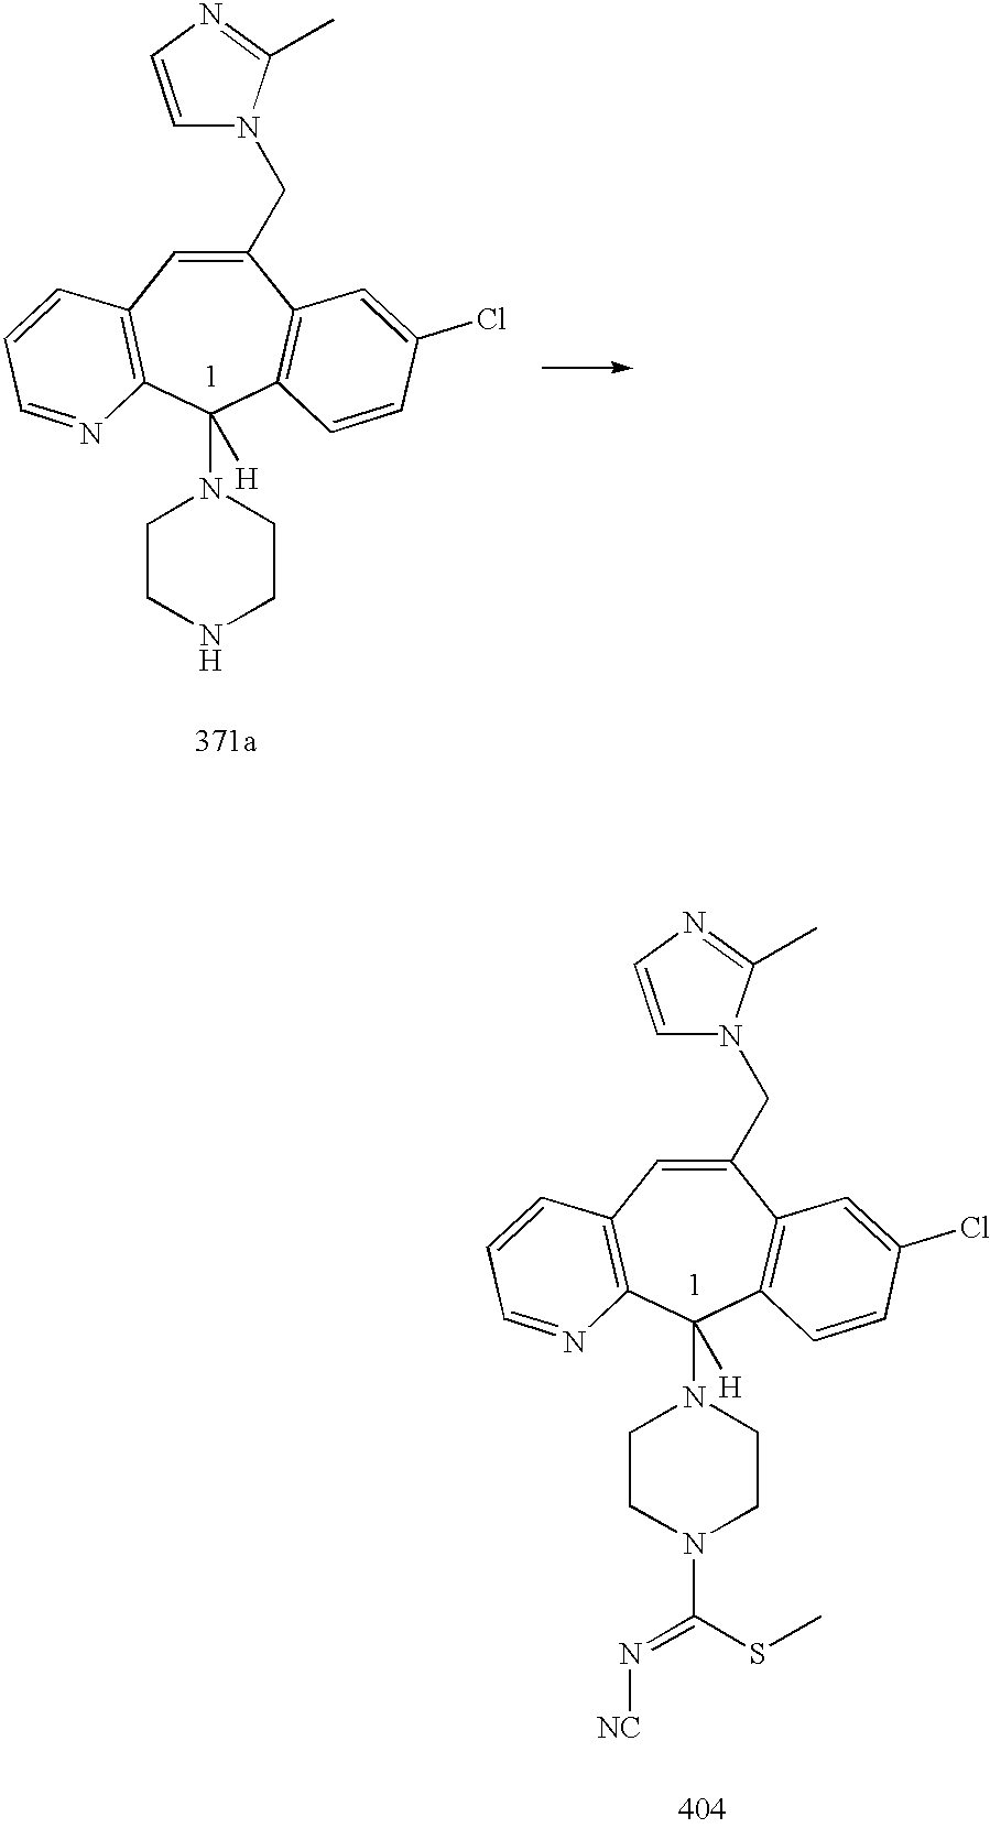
C1(CN2C=CN=C2C)=CC2=C(C(N3CCNCC3)([H])C3=C1C=C(Cl)C=C3)N=CC=C2.C1(CN2C=CN=C2C)=CC2=C(C(N3CCN(C(SC)=N[NC])CC3)([H])C3=C1C=C(Cl)C=C3)N=CC=C2
